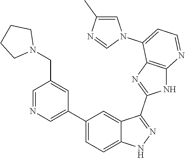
C1=NC=C(C2=CC=C3C(=C2)C(C2=NC4=C(N2)N=CC=C4N2C=C(C)N=C2)=NN3)C=C1CN1CCCC1
